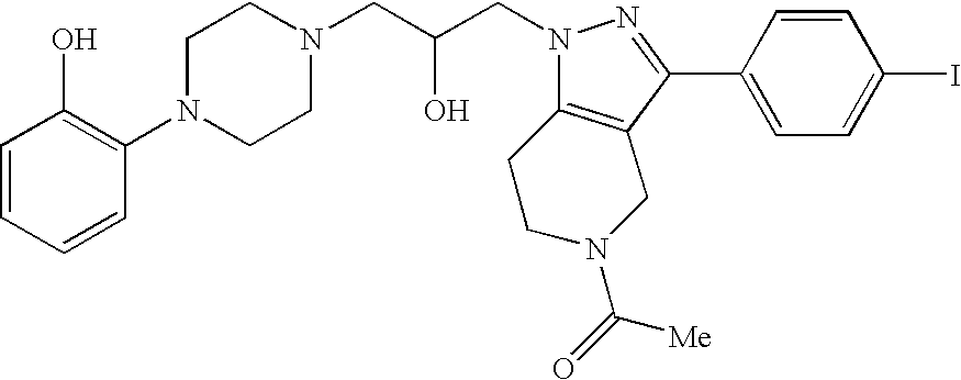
C1=CC=CC(N2CCN(CC(CN3N=C(C4=CC=C(I)C=C4)C4=C3CCN(C([Me])=O)C4)O)CC2)=C1O
